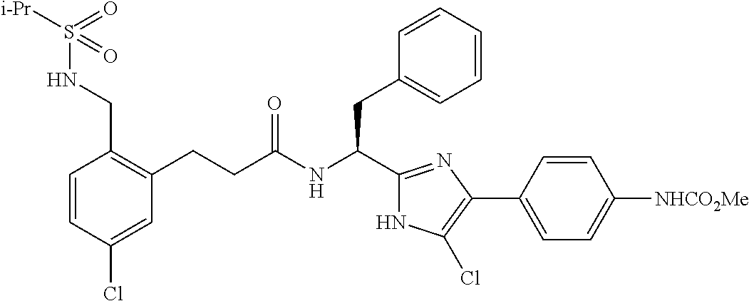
C1(Cl)=CC(CCC(NC(CC2=CC=CC=C2)C2=NC(C3=CC=C([NHCO2Me])C=C3)=C(Cl)N2)=O)=C(CNS([i-Pr])(=O)=O)C=C1
